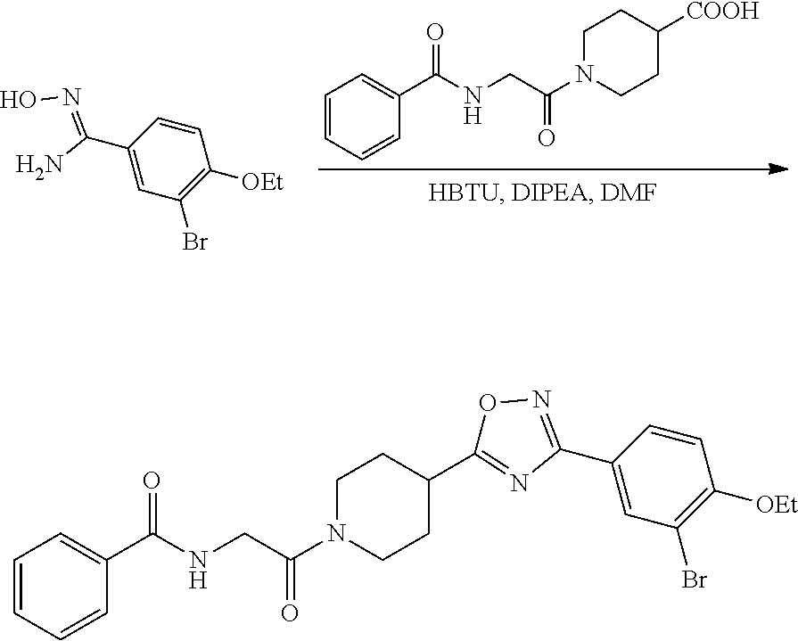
C1CN(C(CNC(C2=CC=CC=C2)=O)=O)CCC1[COOH].ON=C(N)C1=CC(Br)=C([OEt])C=C1.O1N=C(C2=CC(Br)=C([OEt])C=C2)N=C1C1CCN(C(CNC(C2=CC=CC=C2)=O)=O)CC1
